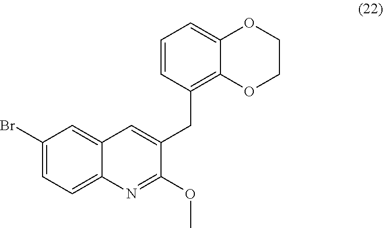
C1=CC=C2C(=C1CC1=CC3=CC(Br)=CC=C3N=C1OC)OCCO2
